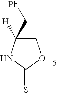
C1C(C[Ph])([H])NC(=S)O1
